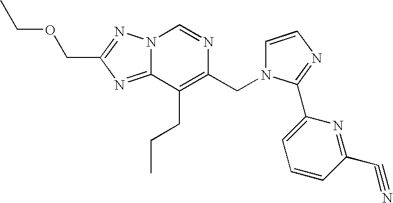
N12C(=NC(COCC)=N1)C(CCC)=C(CN1C=CN=C1C1=CC=CC(C#N)=N1)N=C2
